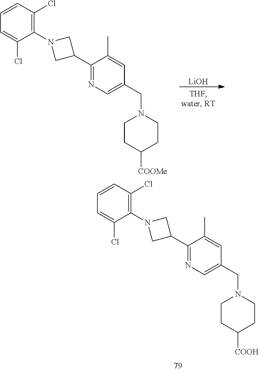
C1=CC(Cl)=C(N2CC(C3=NC=C(CN4CCC([COOH])CC4)C=C3C)C2)C(Cl)=C1.[LiOH].C1=CC(Cl)=C(N2CC(C3=NC=C(CN4CCC([COOMe])CC4)C=C3C)C2)C(Cl)=C1
